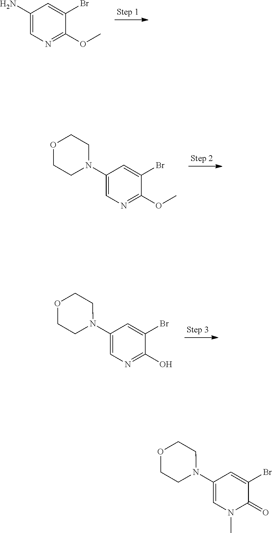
C1(OC)=NC=C(N)C=C1Br.C1(OC)=NC=C(N2CCOCC2)C=C1Br.C1(O)=NC=C(N2CCOCC2)C=C1Br.C1(=O)C(Br)=CC(N2CCOCC2)=CN1C
